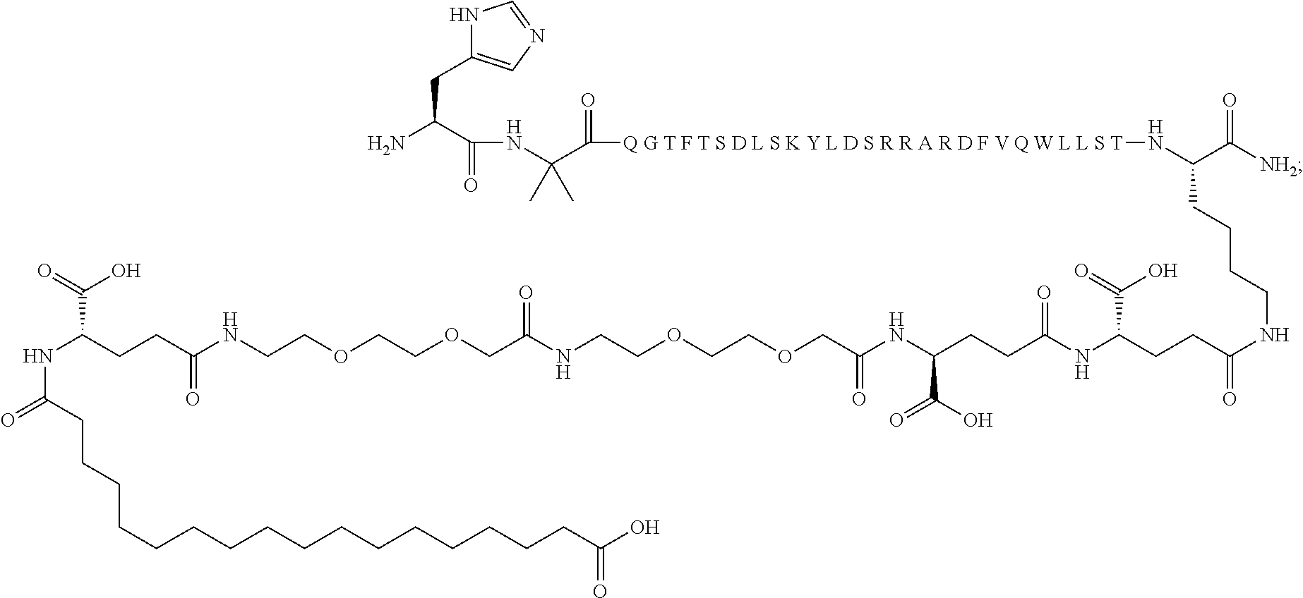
N1C(CC(N)C(NC(C([Q G T F T S D L S K Y L D S R R A R D F V Q W L L S T]NC(C(=O)[NH2])CCCCNC(CCC(NC(CCC(NC(COCCOCCNC(COCCOCCNC(CCC(NC(CCCCCCCCCCCCCCCCC(O)=O)=O)C(=O)O)=O)=O)=O)C(O)=O)=O)C(=O)O)=O)=O)(C)C)=O)=CN=C1
